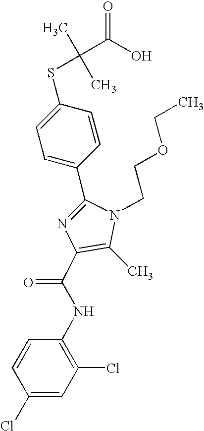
C1(C2=CC=C(SC(C)(C)C(O)=O)C=C2)=NC(C(NC2=C(Cl)C=C(Cl)C=C2)=O)=C(C)N1CCOCC
